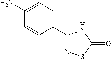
C1(C2=NSC(=O)N2)=CC=C(N)C=C1
